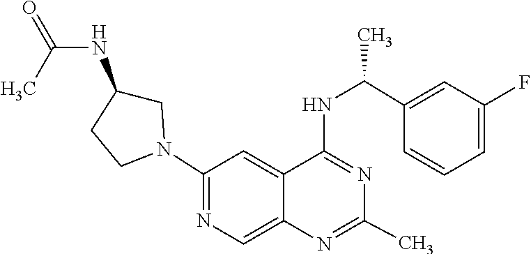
N1=C(NC(C2=CC(F)=CC=C2)C)C2=CC(N3CC(NC(=O)C)CC3)=NC=C2N=C1C
